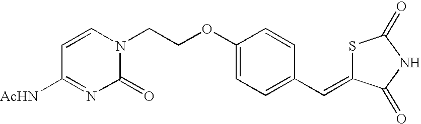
C1([AcHN])=NC(=O)N(CCOC2=CC=C(C=C3SC(=O)NC3=O)C=C2)C=C1
